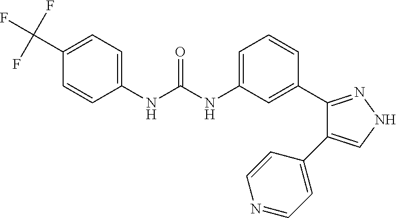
C1(NC(NC2=CC=CC(C3=NNC=C3C3=CC=NC=C3)=C2)=O)=CC=C(C(F)(F)F)C=C1
